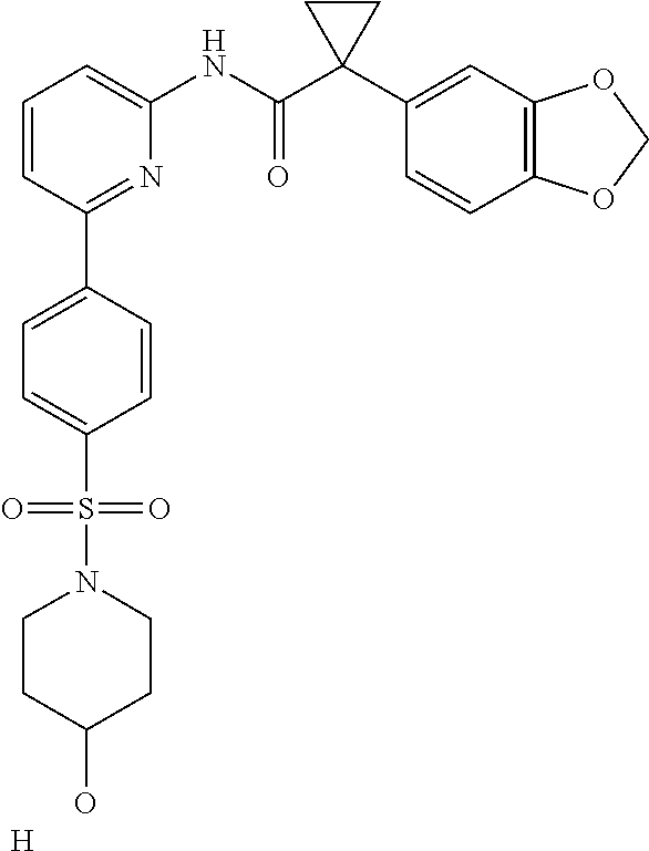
C1=CC(C2=CC=C(S(=O)(=O)N3CCC(O)CC3)C=C2)=NC(NC(C2(C3=CC4=C(C=C3)OCO4)CC2)=O)=C1.[H]
